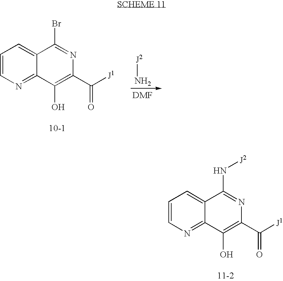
C1=CN=C2C(=C1)C(N[J2])=NC(C([J1])=O)=C2O.C1=CN=C2C(=C1)C(Br)=NC(C([J1])=O)=C2O.[J2]N
